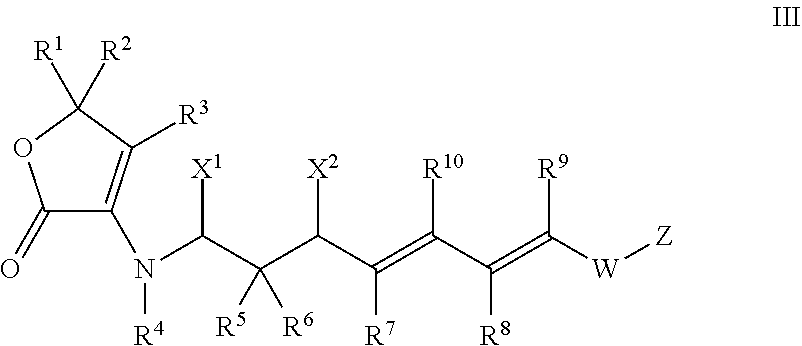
C1(=O)C(N(C(C(C(C(=C(C(=C([W][Z])[R9])[R8])[R10])[R7])[X2])([R5])[R6])[X1])[R4])=C([R3])C([R1])([R2])O1
